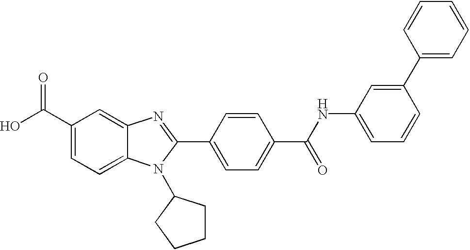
C1(C(O)=O)=CC=C2C(=C1)N=C(C1=CC=C(C(=O)NC3=CC=CC(C4=CC=CC=C4)=C3)C=C1)N2C1CCCC1
